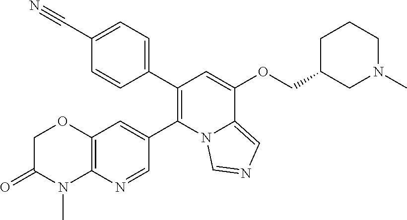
C1(C2=C(C3=CC4=C(N=C3)N(C)C(=O)CO4)N3C(=CN=C3)C(OCC3CN(C)CCC3)=C2)=CC=C(C#N)C=C1
